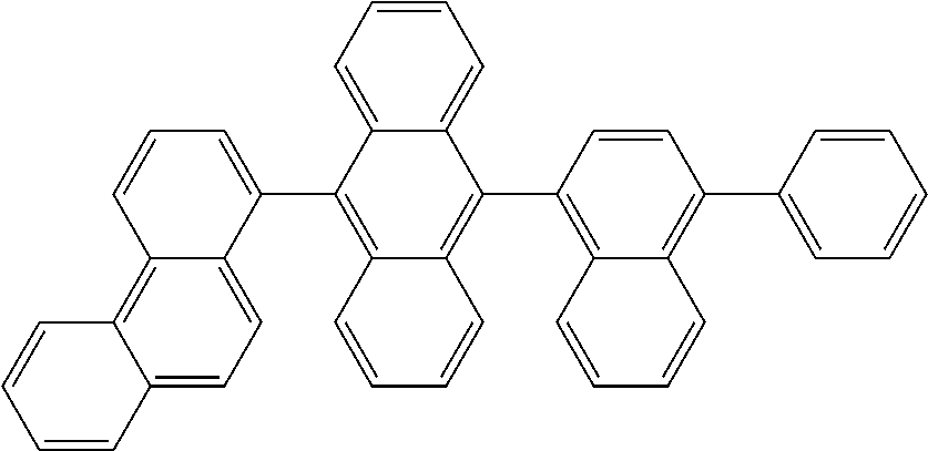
C1(C2=C3C(=C(C4=C5C(=C(C6=CC=CC=C6)C=C4)C=CC=C5)C4=CC=CC=C24)C=CC=C3)=CC=CC2=C3C(=CC=C12)C=CC=C3
